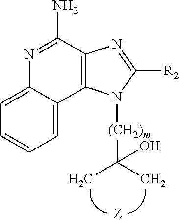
C1=CC=C2C(=C1)N=C(N)C1=C2N([(CH2)m]C(C)(C)O)C([R2])=N1
